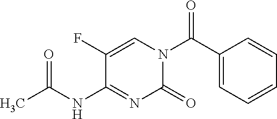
O=C(C1=CC=CC=C1)N1C=C(F)C(NC(C)=O)=NC1=O
